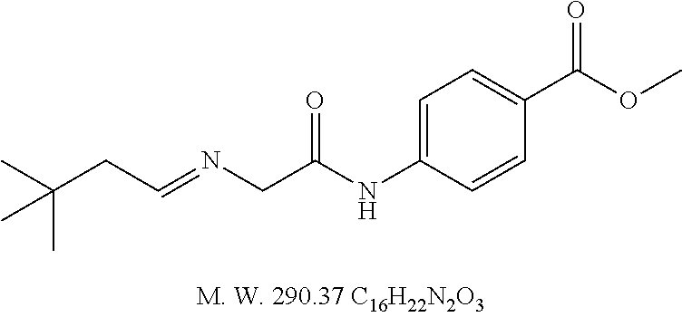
C(CC=NCC(NC1=CC=C(C(OC)=O)C=C1)=O)(C)(C)C
